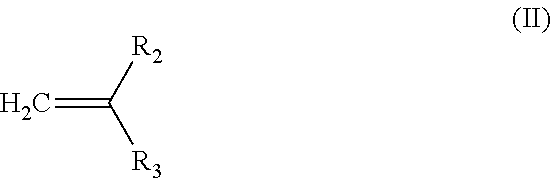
[R2]C([R3])=C
